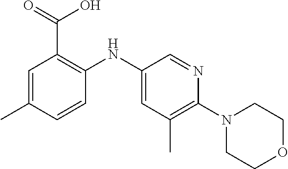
C1=C(C)C=CC(NC2=CC(C)=C(N3CCOCC3)N=C2)=C1C(=O)O
